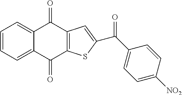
C1=CC=C2C(=C1)C(=O)C1=C(C2=O)SC(C(C2=CC=C([NO2])C=C2)=O)=C1
